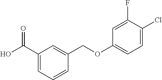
OC(C1=CC=CC(COC2=CC=C(Cl)C(F)=C2)=C1)=O
